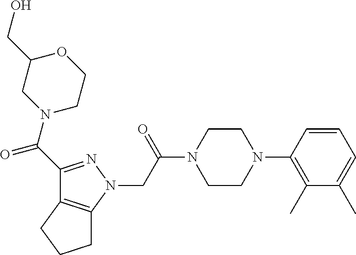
C(C(N1CCN(C2=C(C)C(C)=CC=C2)CC1)=O)N1N=C(C(=O)N2CCOC(CO)C2)C2=C1CCC2
